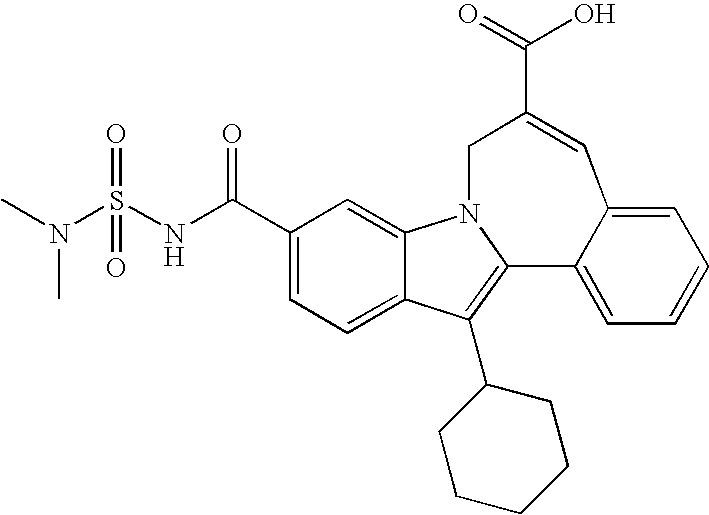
OC(=O)C1=CC2=CC=CC=C2C2=C(C3CCCCC3)C3=CC=C(C(=O)NS(N(C)C)(=O)=O)C=C3N2C1
